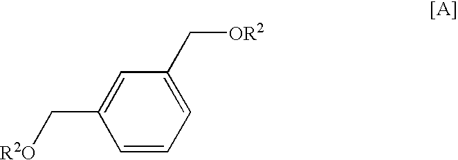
C1=C(C[OR2])C=C(C[R2O])C=C1
